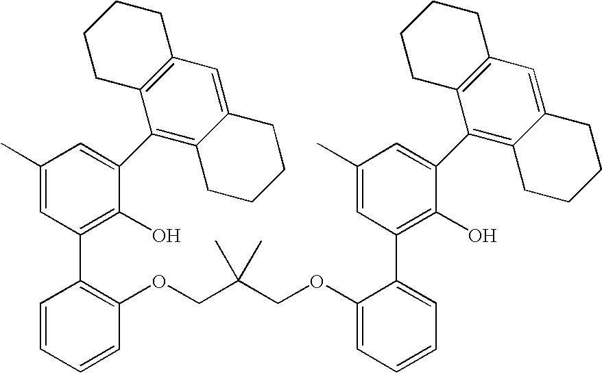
C1(C)=CC(C2=C(OCC(COC3=CC=CC=C3C3=C(O)C(C4=C5C(=CC6=C4CCCC6)CCCC5)=CC(C)=C3)(C)C)C=CC=C2)=C(O)C(C2=C3C(=CC4=C2CCCC4)CCCC3)=C1
